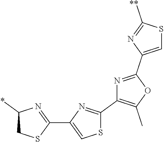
C1(C2=NC(*)CS2)=CSC(C2=C(C)OC(C3=CSC([**])=N3)=N2)=N1
